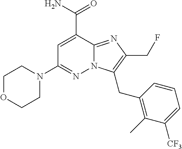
C1OCCN(C2=NN3C(=NC(CF)=C3CC3=C(C)C([CF3])=CC=C3)C(C(N)=O)=C2)C1
